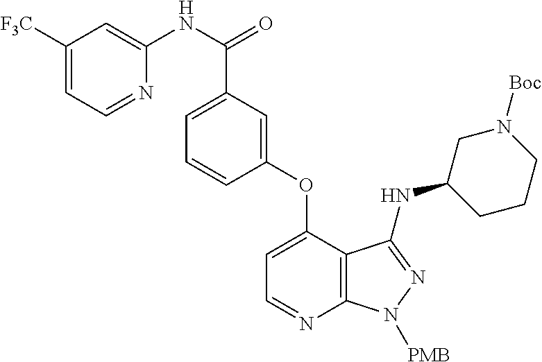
C1=C(C(NC2=CC([F3C])=CC=N2)=O)C=C(OC2=CC=NC3=C2C(NC2CCCN([Boc])C2)=NN3[PMB])C=C1
